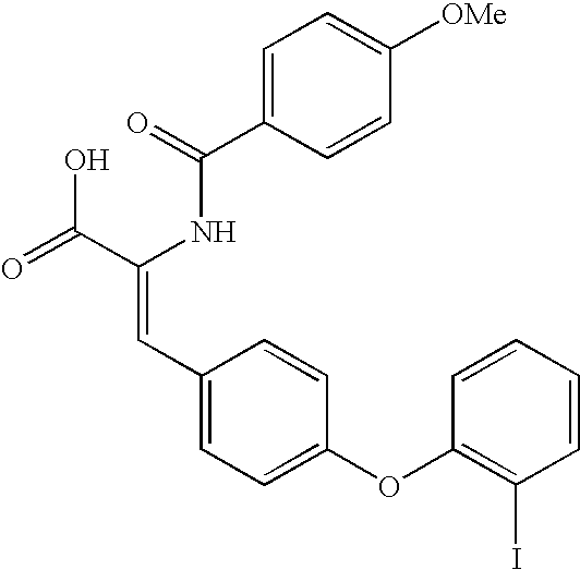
C(=O)(NC(C(=O)O)=CC1=CC=C(OC2=C(I)C=CC=C2)C=C1)C1=CC=C([OMe])C=C1
